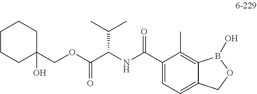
C1(COC(C(NC(C2=CC=C3C(=C2C)B(O)OC3)=O)C(C)C)=O)(O)CCCCC1
